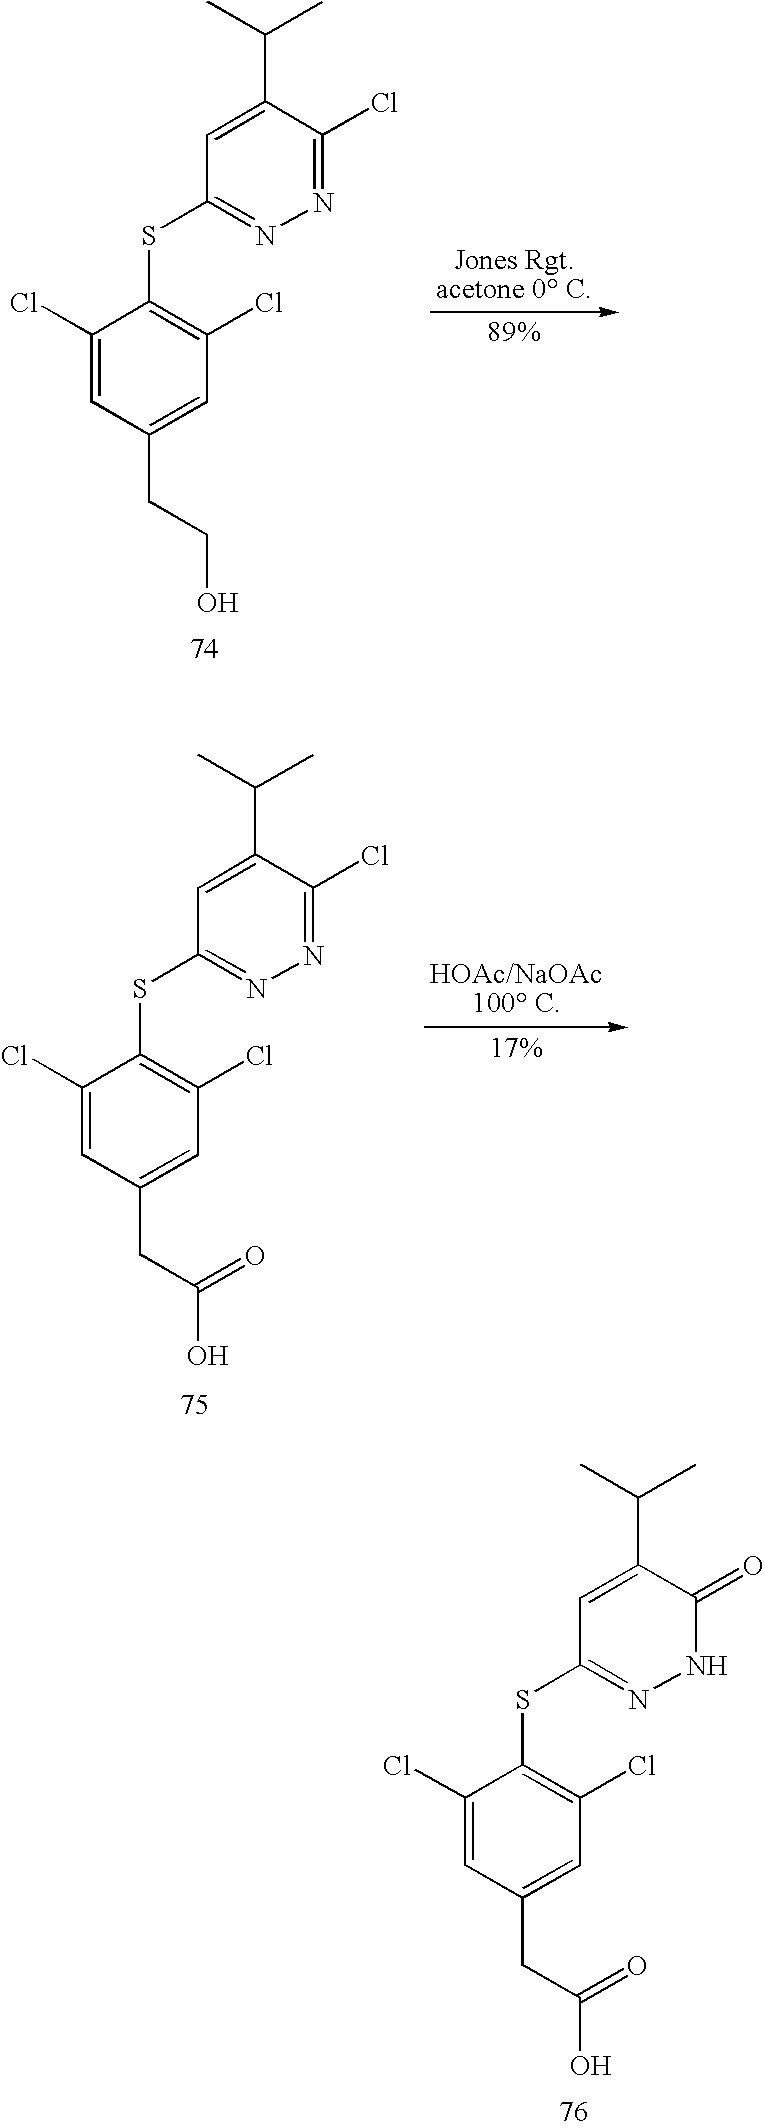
C1(Cl)=CC(CC(O)=O)=CC(Cl)=C1SC1=NNC(=O)C(C(C)C)=C1.C1(Cl)=CC(CCO)=CC(Cl)=C1SC1=NN=C(Cl)C(C(C)C)=C1.C1(Cl)=CC(CC(O)=O)=CC(Cl)=C1SC1=NN=C(Cl)C(C(C)C)=C1
